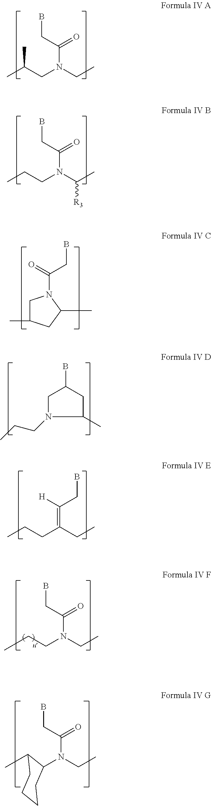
CC(CN(CC)C(CB)=O)C.CCCN(C(C)[R3])C(CB)=O.C1N(CCC)C(C)CC1B.CCCC(CC)=C(CB)[H].CCCN(CC)C(=O)CB.C1C(C)CC(C)N1C(=O)CB.C1CCC(C)C(N(CC)C(=O)CB)C1
